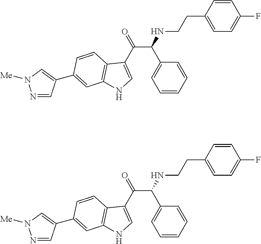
C(C(NCCC1=CC=C(F)C=C1)C1=CC=CC=C1)(C1=CNC2=C1C=CC(C1=CN([Me])N=C1)=C2)=O.C(C(NCCC1=CC=C(F)C=C1)C1=CC=CC=C1)(C1=CNC2=C1C=CC(C1=CN([Me])N=C1)=C2)=O
